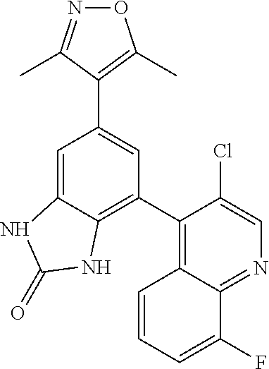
O1N=C(C)C(C2=CC(C3=C4C(=NC=C3Cl)C(F)=CC=C4)=C3C(=C2)NC(=O)N3)=C1C
